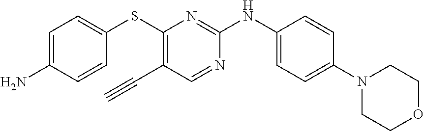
C1=C(N)C=CC(SC2=C(C#C)C=NC(NC3=CC=C(N4CCOCC4)C=C3)=N2)=C1
